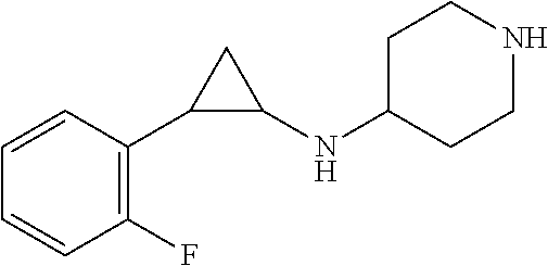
C1=CC(C2C(NC3CCNCC3)C2)=C(F)C=C1
